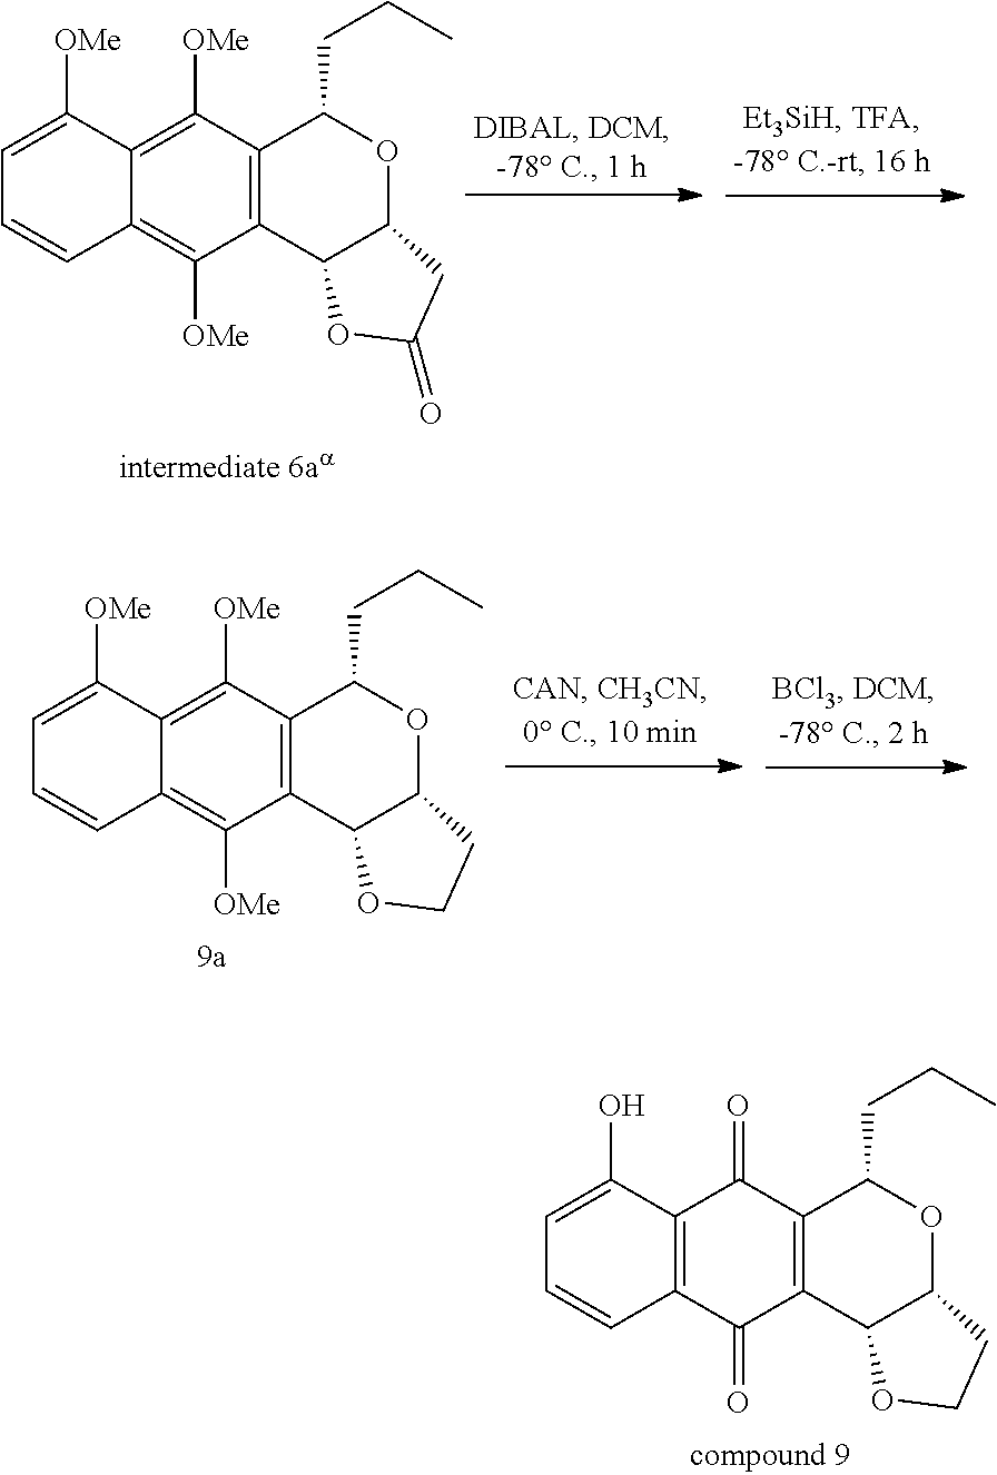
C1=C([OMe])C2=C([OMe])C3=C(C([OMe])=C2C=C1)C1C(OC3CCC)CC(=O)O1.C1=C([OMe])C2=C([OMe])C3=C(C([OMe])=C2C=C1)C1C(OC3CCC)CCO1.C1=C(O)C2=C(C=C1)C(=O)C1=C(C2=O)C(CCC)OC2C1OCC2
